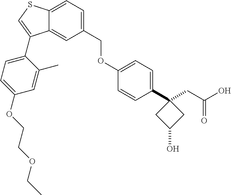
C12=CC(COC3=CC=C(C4(CC(O)=O)CC(O)C4)C=C3)=CC=C1SC=C2C1=CC=C(OCCOCC)C=C1C
